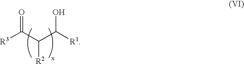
[R3]C(C(C([R1])O)[R2])=O
